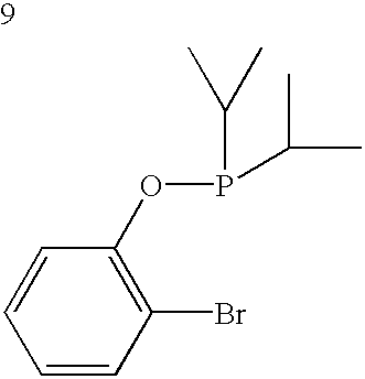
C1=CC(Br)=C(OP(C(C)C)C(C)C)C=C1
